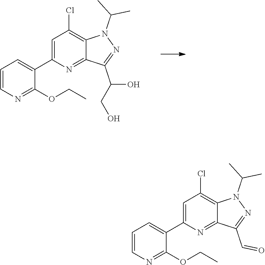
C1(C2=CC=CN=C2OCC)=CC(Cl)=C2C(=N1)C(C(O)CO)=NN2C(C)C.C1(C2=CC=CN=C2OCC)=CC(Cl)=C2C(=N1)C(C=O)=NN2C(C)C
